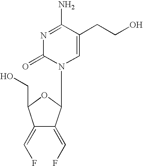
OCC1C(=CF)C(=CF)C(N2C=C(CCO)C(N)=NC2=O)O1
